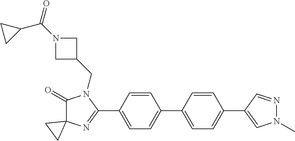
C1(=O)C2(N=C(C3=CC=C(C4=CC=C(C5=CN(C)N=C5)C=C4)C=C3)N1CC1CN(C(=O)C3CC3)C1)CC2
